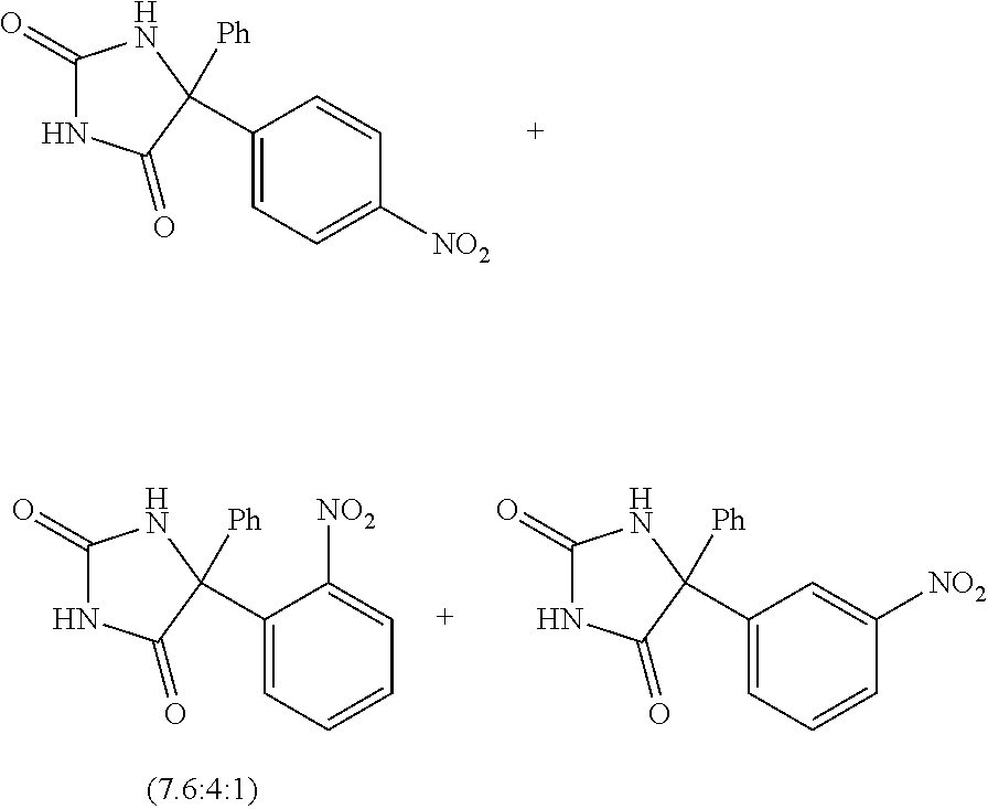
C1(=O)NC(=O)C(C2=CC=C([NO2])C=C2)([Ph])N1.C1(=O)NC(=O)C(C2=CC=CC=C2[NO2])([Ph])N1.C1(=O)NC(=O)C(C2=CC=CC([NO2])=C2)([Ph])N1
